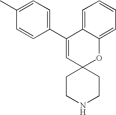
C1(C2=CC3(OC4=CC=CC=C24)CCNCC3)=CC=C(C)C=C1
